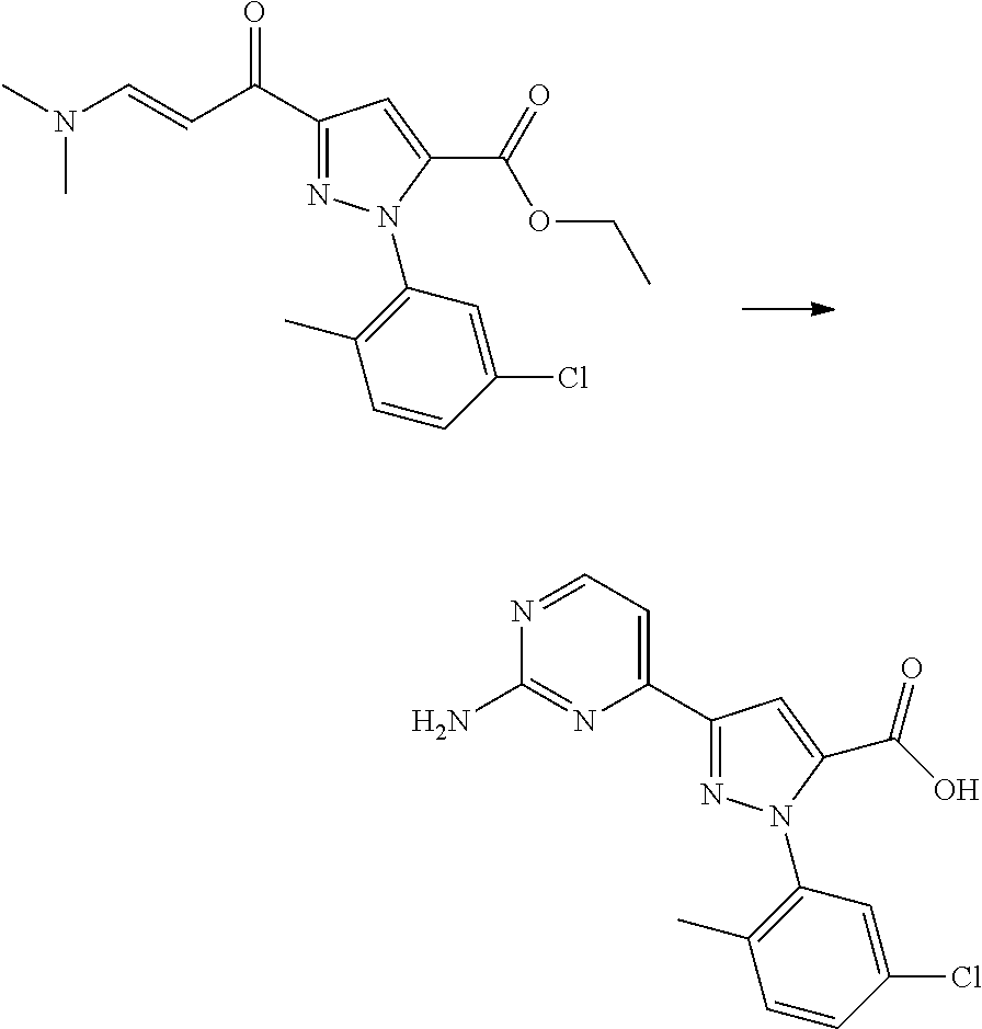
CN(C=CC(C1=NN(C2=C(C)C=CC(Cl)=C2)C(C(OCC)=O)=C1)=O)C.N1=C(N)N=CC=C1C1=NN(C2=C(C)C=CC(Cl)=C2)C(C(O)=O)=C1
